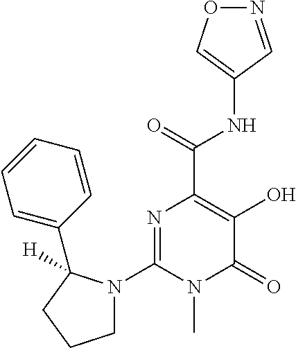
N1=CC(NC(C2=C(O)C(=O)N(C)C(N3CCCC3(C3=CC=CC=C3)[H])=N2)=O)=CO1
